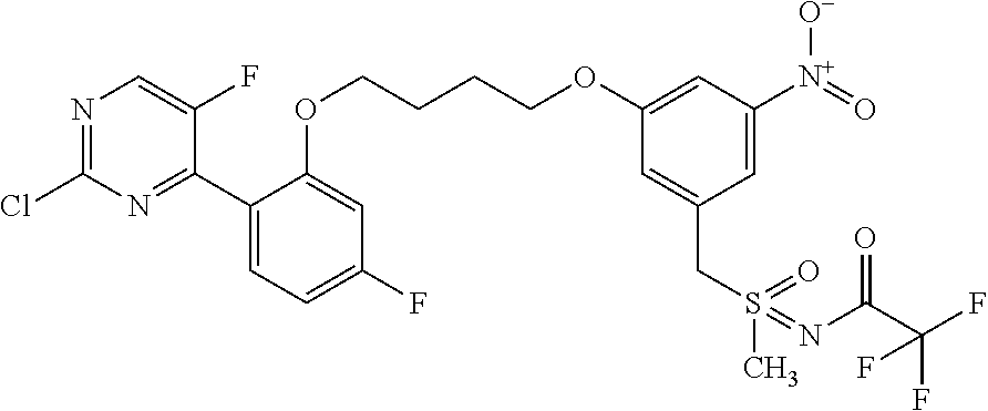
C1(C2=NC(Cl)=NC=C2F)=CC=C(F)C=C1OCCCCOC1=CC([N+](=O)[O-])=CC(CS(C)(=O)=NC(C(F)(F)F)=O)=C1
